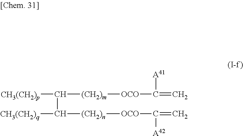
[CH3(CH2)p]C(C([CH3(CH2)q])[(CH2)n][OCO]C([A42])=C)[(CH2)m][OCO]C([A41])=C
